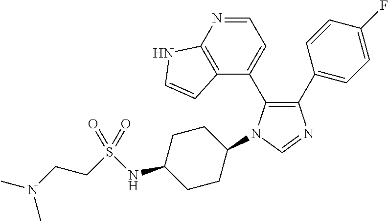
C1(C2=CC=C(F)C=C2)=C(C2=CC=NC3=C2C=CN3)N(C2CCC(NS(CCN(C)C)(=O)=O)CC2)C=N1
